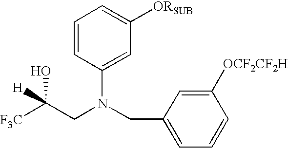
C1=CC(N(CC2=CC=CC([OCF2CF2H])=C2)CC([F3C])([H])O)=CC([ORSUB])=C1
